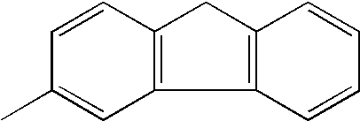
C12=C(CC3=C1C=CC=C3)C=CC(C)=C2
